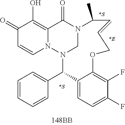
C1(=O)C=CN2C(=C1O)C(=O)N1CN2C(C2=CC=CC=C2)C2=CC=C(F)C(F)=C2OCC=CC1C.[*S].[*S].[*E]
